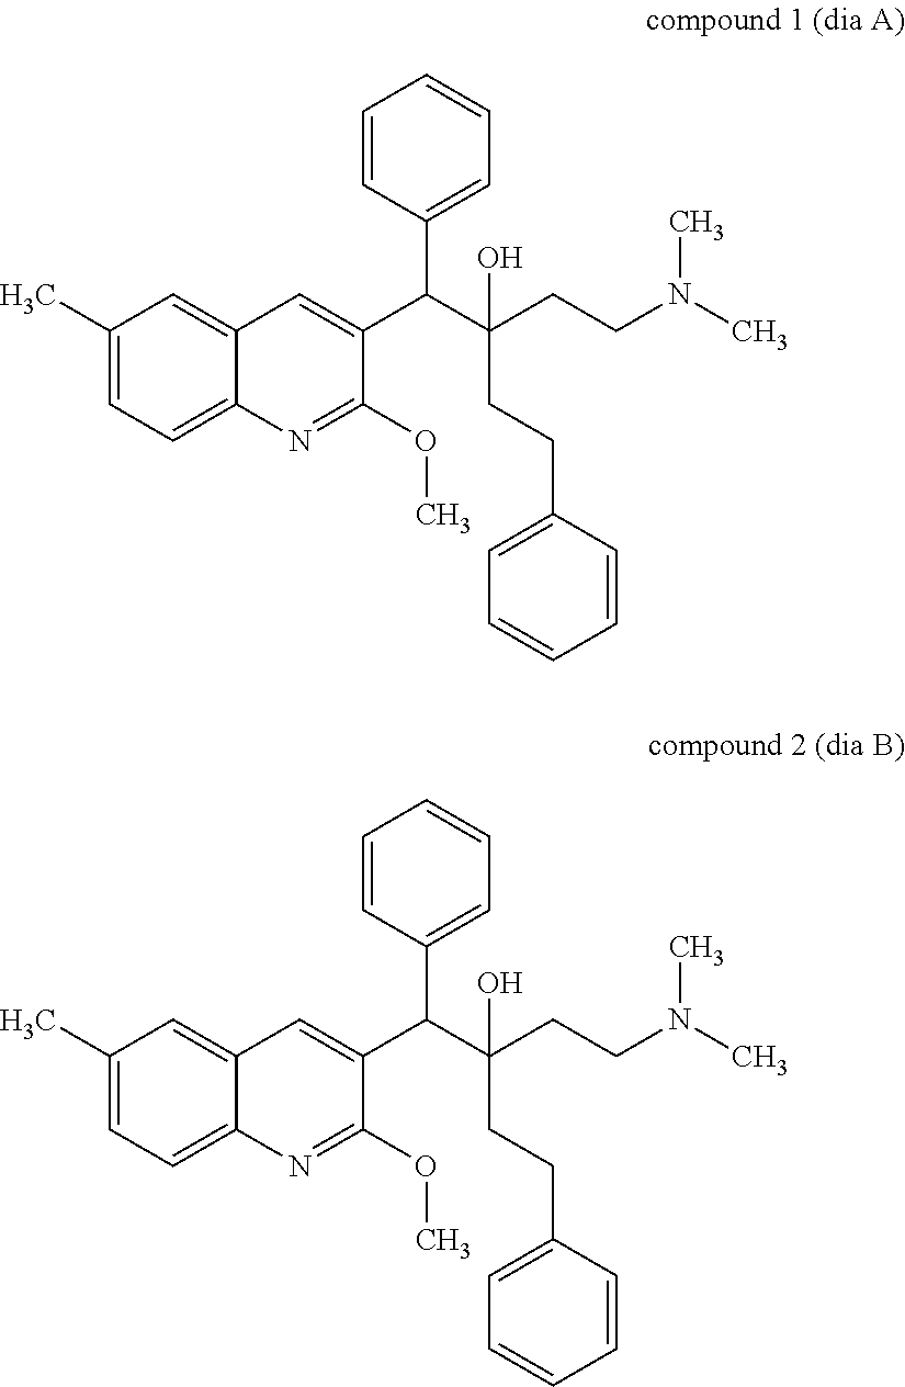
C1(C)=CC=C2C(=C1)C=C(C(C(CCN(C)C)(CCC1=CC=CC=C1)O)C1=CC=CC=C1)C(OC)=N2.C1(C)=CC=C2C(=C1)C=C(C(C(CCN(C)C)(CCC1=CC=CC=C1)O)C1=CC=CC=C1)C(OC)=N2
